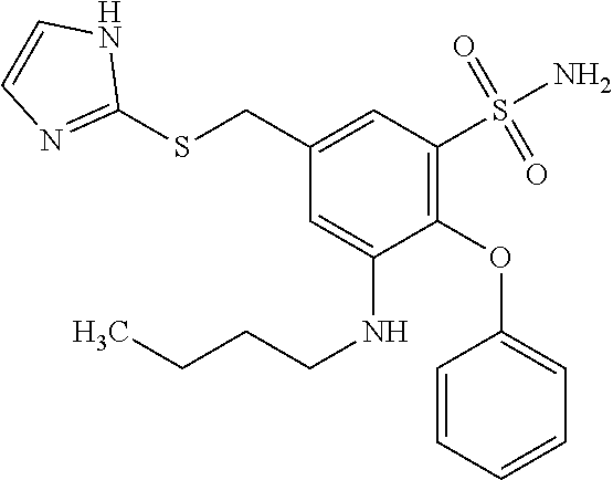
C1=CC=CC=C1OC1=C(S(N)(=O)=O)C=C(CSC2=NC=CN2)C=C1NCCCC
